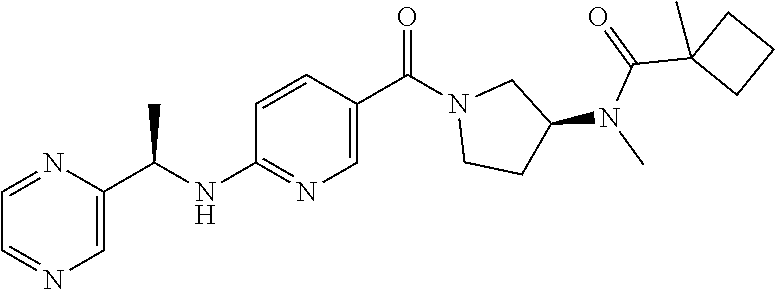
C(NC1=NC=C(C(N2CCC(N(C)C(=O)C3(C)CCC3)C2)=O)C=C1)(C1=CN=CC=N1)C
